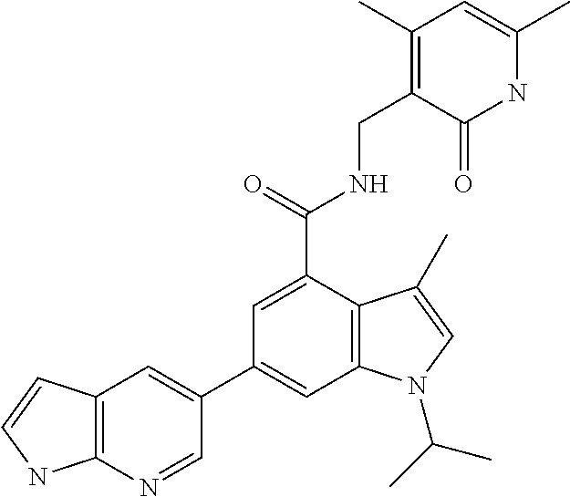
C1=NC2=C(C=C1C1=CC3=C(C(C(NCC4=C(C)C=C(C)NC4=O)=O)=C1)C(C)=CN3C(C)C)C=CN2
